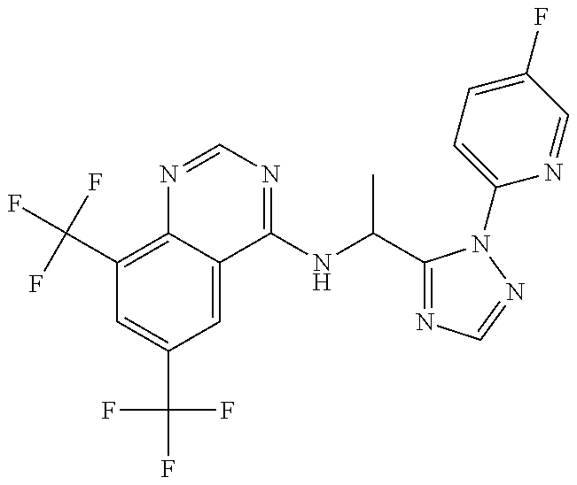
C1(C(F)(F)F)=C2C(=CC(C(F)(F)F)=C1)C(NC(C)C1=NC=NN1C1=CC=C(F)C=N1)=NC=N2
